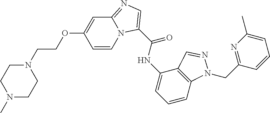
C12=C(C=CC=C1NC(C1=CN=C3N1C=CC(OCCN1CCN(C)CC1)=C3)=O)N(CC1=NC(C)=CC=C1)N=C2
